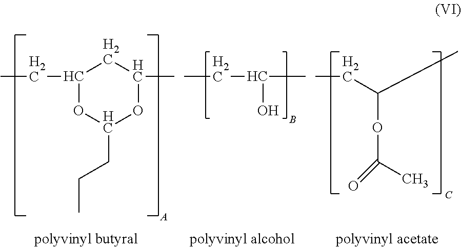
CCC(C)O.C1(CC)OC(CCC)OC(C)C1.CCC(OC(C)=O)C
